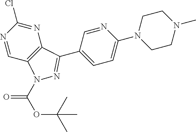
N1=CC2=C(N=C1Cl)C(C1=CC=C(N3CCN(C)CC3)N=C1)=NN2C(=O)OC(C)(C)C
